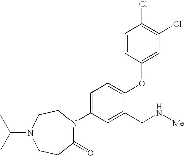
C1=C(N2C(=O)CCN(C(C)C)CC2)C=C(CN[Me])C(OC2=CC(Cl)=C(Cl)C=C2)=C1
